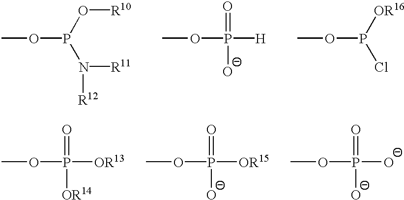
COP(N([R11])[R12])O[R10].COP(=O)([H])[O-].COP(Cl)[OR16].COP([OR13])(=O)[OR14].COP(=O)([OR15])[O-].COP(=O)([O-])[O-]
